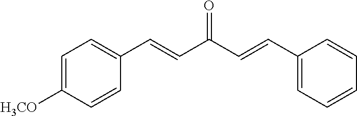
C1=CC(C=CC(=O)C=CC2=CC=C([H3CO])C=C2)=CC=C1
